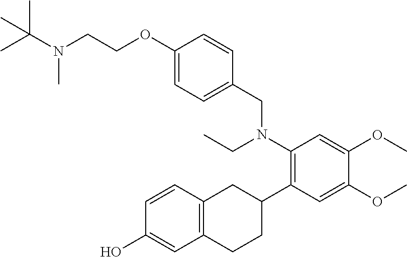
C1(OCCN(C(C)(C)C)C)=CC=C(CN(C2=C(C3CC4=C(CC3)C=C(O)C=C4)C=C(OC)C(OC)=C2)CC)C=C1
